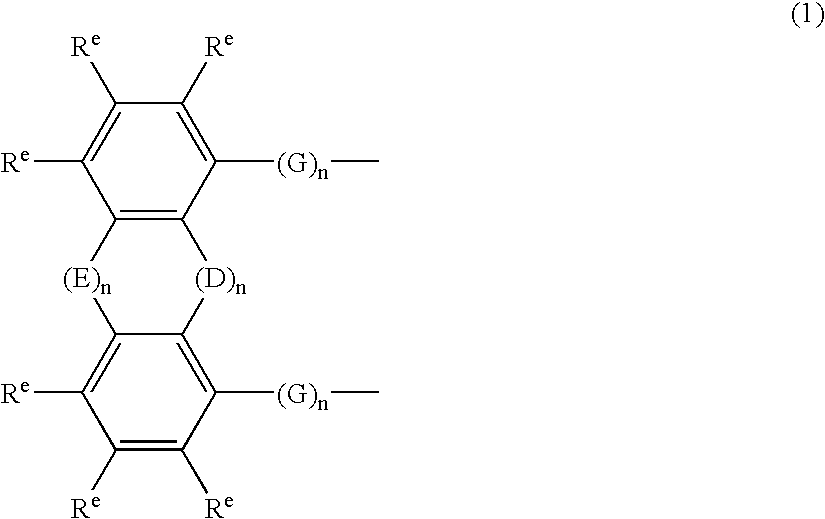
C1([Re])=C([Re])C([(G)n]C)=C2C(=C1[Re])[(E)n]C1=C([(D)n]2)C([(G)n]C)=C([Re])C([Re])=C1[Re]
